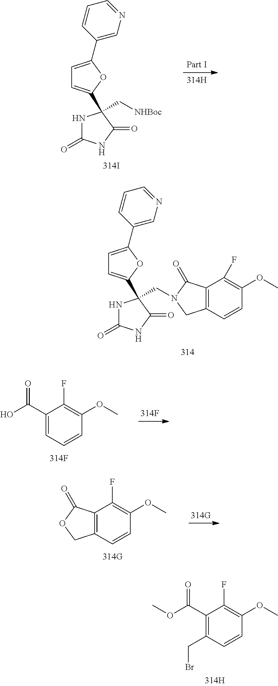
C1(C(OC)=O)=C(CBr)C=CC(OC)=C1F.C1=C(C2=CN=CC=C2)OC(C2(C[NHBoc])NC(=O)NC2=O)=C1.C1=C(C2=CN=CC=C2)OC(C2(CN3C(=O)C4=C(C3)C=CC(OC)=C4F)NC(=O)NC2=O)=C1.C1(C(O)=O)=CC=CC(OC)=C1F.C12=C(C=CC(OC)=C1F)COC2=O
